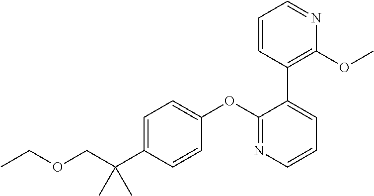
C1=C(C(COCC)(C)C)C=CC(OC2=NC=CC=C2C2=C(OC)N=CC=C2)=C1
